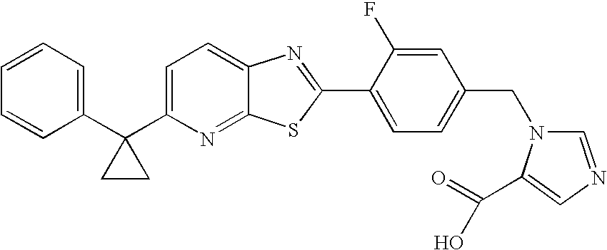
C1=CC=C(C2(C3=CC=C4C(=N3)SC(C3=CC=C(CN5C=NC=C5C(=O)O)C=C3F)=N4)CC2)C=C1
